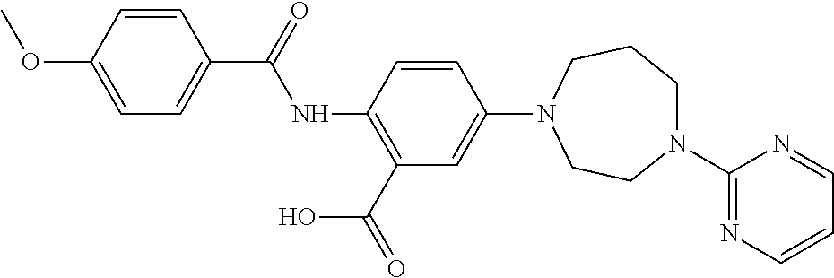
C1(N2CCCN(C3=NC=CC=N3)CC2)=CC(C(=O)O)=C(NC(C2=CC=C(OC)C=C2)=O)C=C1
